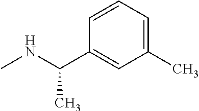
N(C)C(C)C1=CC(C)=CC=C1
